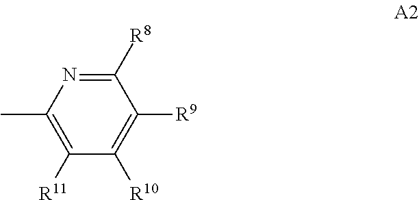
C1([R8])=NC(C)=C([R11])C([R10])=C1[R9]
